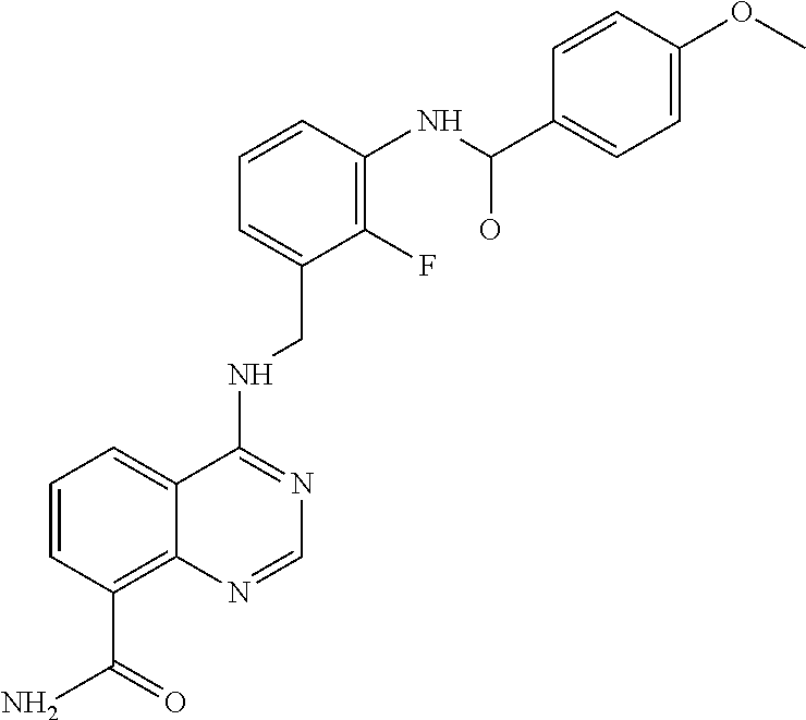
C1=CC(C(N)=O)=C2C(=C1)C(NCC1=CC=CC(NC(O)C3=CC=C(OC)C=C3)=C1F)=NC=N2
